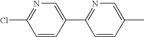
C1=C(C2=NC=C(C)C=C2)C=CC(Cl)=N1
